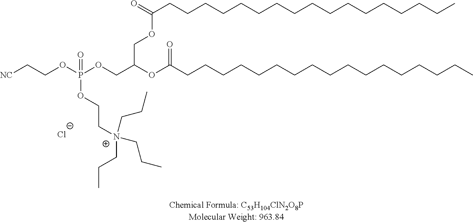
[NC]CCOP(OCC(OC(CCCCCCCCCCCCCCCCC)=O)COC(CCCCCCCCCCCCCCCCC)=O)(=O)OCC[N+](CCC)(CCC)CCC.[Cl-]
